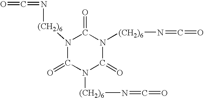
C1(=O)N([(CH2)6]N=C=O)C(=O)N([(CH2)6]N=C=O)C(=O)N1[(CH2)6]N=C=O
